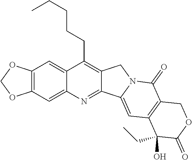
O1COC2=C1C=C1C(CCCCC)=C3C(=NC1=C2)C1=CC2=C(C(=O)N1C3)COC(=O)C2(CC)O
